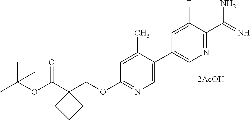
C1=C(C2=CN=C(C(=N)N)C(F)=C2)C(C)=CC(OCC2(C(OC(C)(C)C)=O)CCC2)=N1.[2AcOH]
